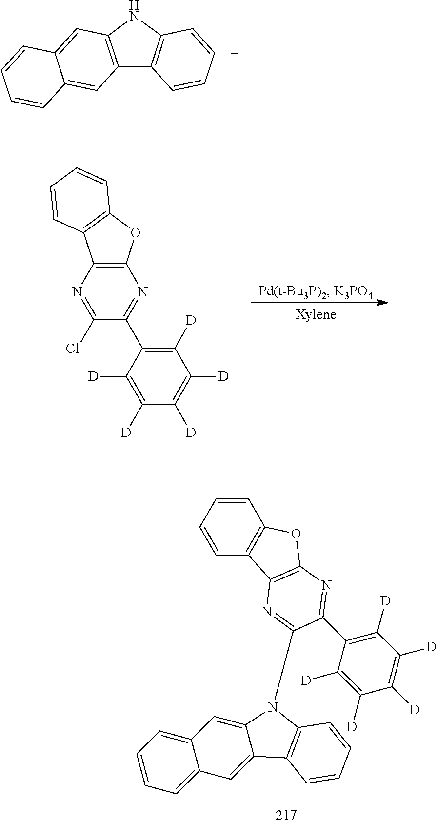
C12=C(NC3=C1C=CC=C3)C=C1C(=C2)C=CC=C1.C1=CC=CC2=C1OC1=C2N=C(N2C3=CC4=CC=CC=C4C=C3C3=C2C=CC=C3)C(C2=C([D])C([D])=C([D])C([D])=C2[D])=N1.C1([D])=C(C2=NC3=C(N=C2Cl)C2=C(O3)C=CC=C2)C([D])=C([D])C([D])=C1[D]
